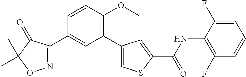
N1=C(C2=CC(C3=CSC(C(=O)NC4=C(F)C=CC=C4F)=C3)=C(OC)C=C2)C(=O)C(C)(C)O1
